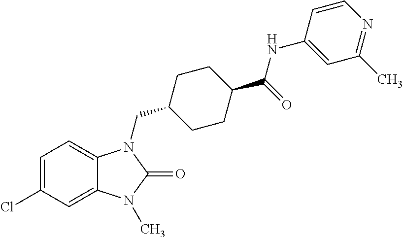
C1=C(Cl)C=C2C(=C1)N(CC1CCC(C(=O)NC3=CC(C)=NC=C3)CC1)C(=O)N2C
